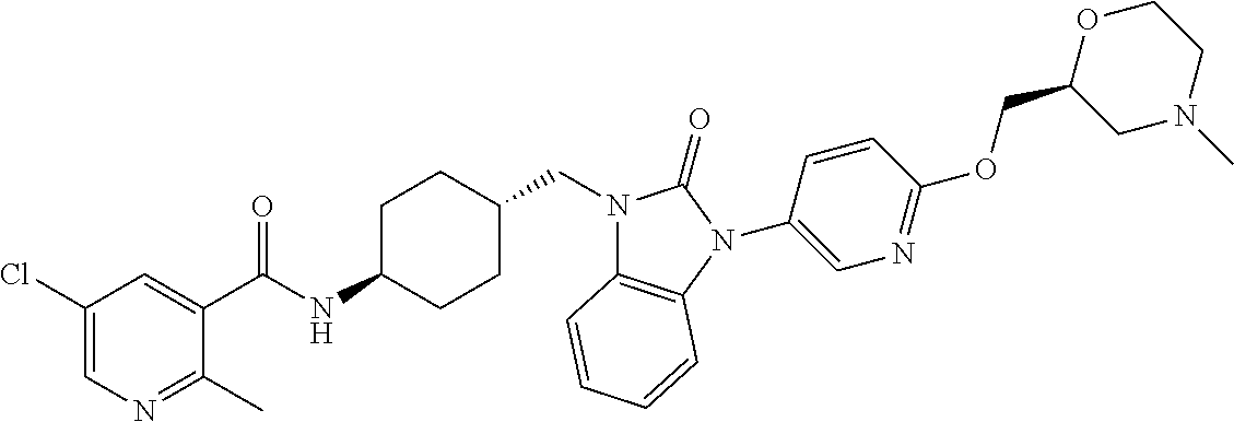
C1(C(NC2CCC(CN3C4=C(N(C5=CN=C(OCC6CN(C)CCO6)C=C5)C3=O)C=CC=C4)CC2)=O)=CC(Cl)=CN=C1C
